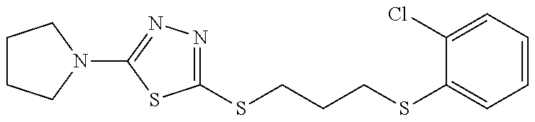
C1CCN(C2=NN=C(SCCCSC3=CC=CC=C3Cl)S2)C1
